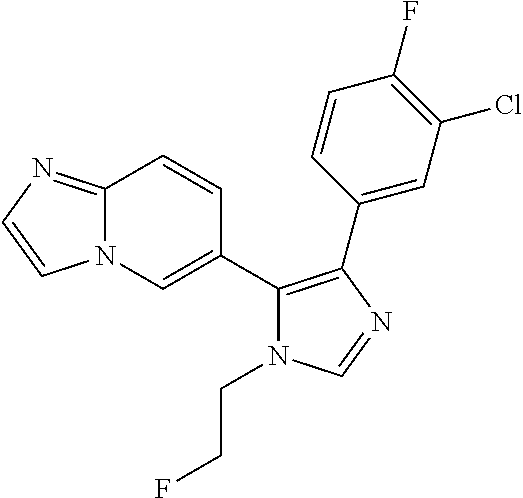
C12=NC=CN1C=C(C1=C(C3=CC(Cl)=C(F)C=C3)N=CN1CCF)C=C2
